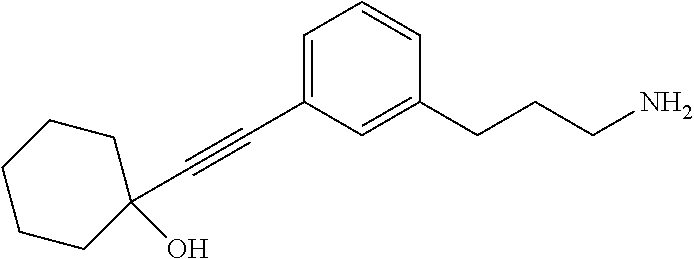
C1=C(C#CC2(O)CCCCC2)C=C(CCCN)C=C1
